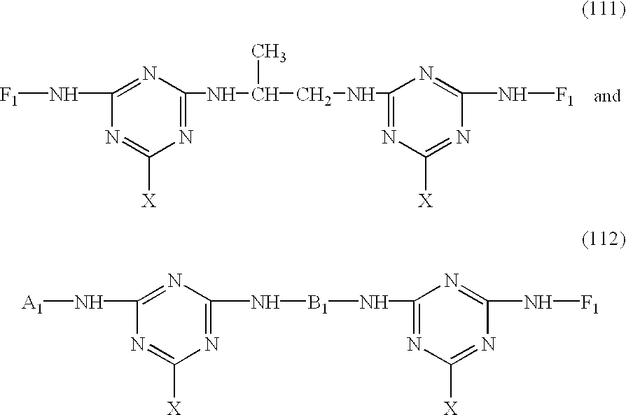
[F1]NC1=NC(NC(CNC2=NC([X])=NC(N[F1])=N2)C)=NC([X])=N1.[A1]NC1=NC(N[B1]NC2=NC([X])=NC(N[F1])=N2)=NC([X])=N1
